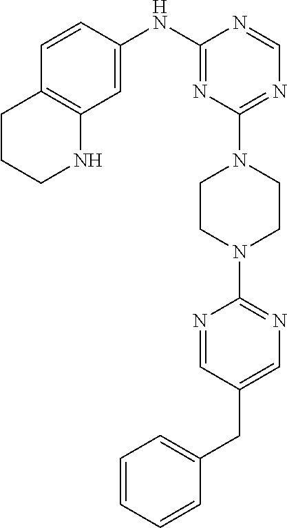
C1=CC=CC=C1CC1=CN=C(N2CCN(C3=NC=NC(NC4=CC5=C(C=C4)CCCN5)=N3)CC2)N=C1
